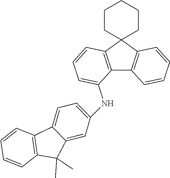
C12=C(C3(C4=C1C=CC=C4)CCCCC3)C=CC=C2NC1=CC=C2C(=C1)C(C)(C)C1=C2C=CC=C1
